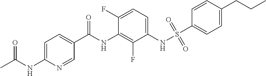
S(NC1=CC=C(F)C(NC(C2=CC=C(NC(C)=O)N=C2)=O)=C1F)(=O)(=O)C1=CC=C(CCC)C=C1
